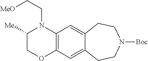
C12=C(C=C3C(=C1)CCN([Boc])CC3)N(CC[MeO])C([Me])CO2
